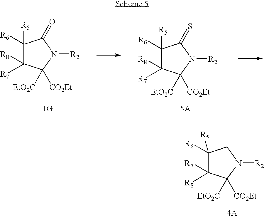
C1([R6])([R5])C([R7])([R8])C([EtO2C])([CO2Et])N([R2])C1.[4A].C1([R6])([R5])C([R8])([R7])C([EtO2C])([CO2Et])N([R2])C1=S.[5A].C1([R6])([R5])C([R8])([R7])C([EtO2C])([CO2Et])N([R2])C1=O.[1G]
